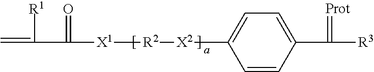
C=C([R1])C(=O)[X1][R2][X2]C1=CC=C(C([R3])=[Prot])C=C1
